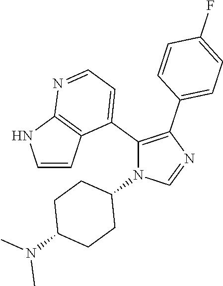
C1=CC2=C(N1)N=CC=C2C1=C(C2=CC=C(F)C=C2)N=CN1C1CCC(N(C)C)CC1
